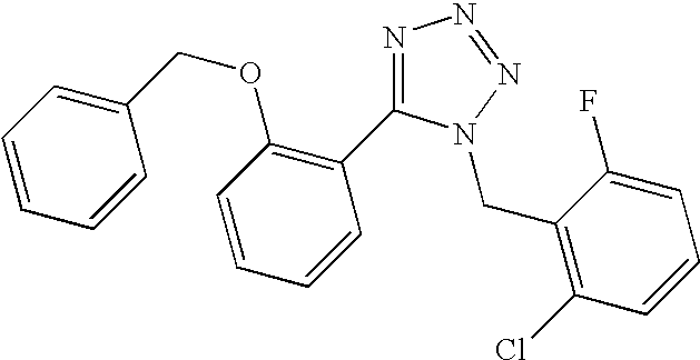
N1=C(C2=C(OCC3=CC=CC=C3)C=CC=C2)N(CC2=C(Cl)C=CC=C2F)N=N1
